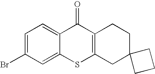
C1=C(Br)C=C2C(=C1)C(=O)C1=C(S2)CC2(CC1)CCC2
